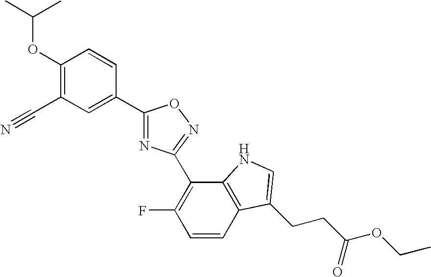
C1(OC(C)C)=C(C#N)C=C(C2=NC(C3=C(F)C=CC4=C3NC=C4CCC(OCC)=O)=NO2)C=C1
